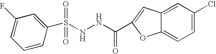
C1(S(NNC(=O)C2=CC3=CC(Cl)=CC=C3O2)(=O)=O)=CC(F)=CC=C1
